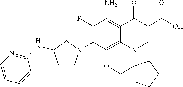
C1(F)=C(N2CCC(NC3=NC=CC=C3)C2)C2=C3C(=C1N)C(=O)C(C(=O)O)=CN3C1(CO2)CCCC1
